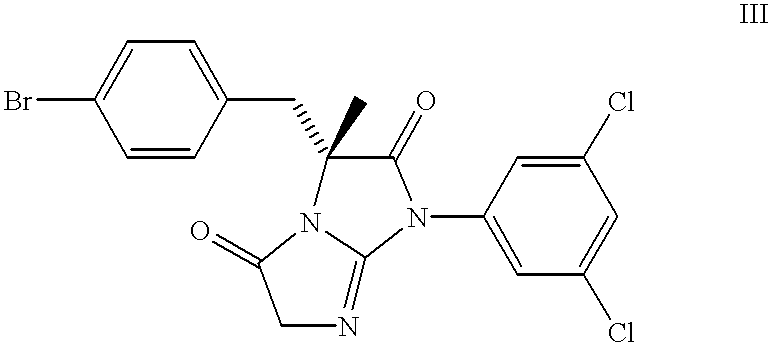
BrC1=CC=C(CC2(C)N3C(=NCC3=O)N(C3=CC(Cl)=CC(Cl)=C3)C2=O)C=C1
